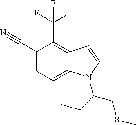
C1(C#N)=CC=C2C(=C1C(F)(F)F)C=CN2C(CSC)CC
